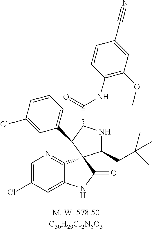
C1=C(Cl)C=C2C(=N1)C1(C(=O)N2)C(CC(C)(C)C)NC(C(=O)NC2=C(OC)C=C(C#N)C=C2)C1C1=CC=CC(Cl)=C1
